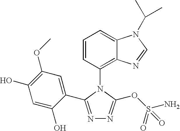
C1=CC(N2C(OS(N)(=O)=O)=NN=C2C2=CC(OC)=C(O)C=C2O)=C2C(=C1)N(C(C)C)C=N2
